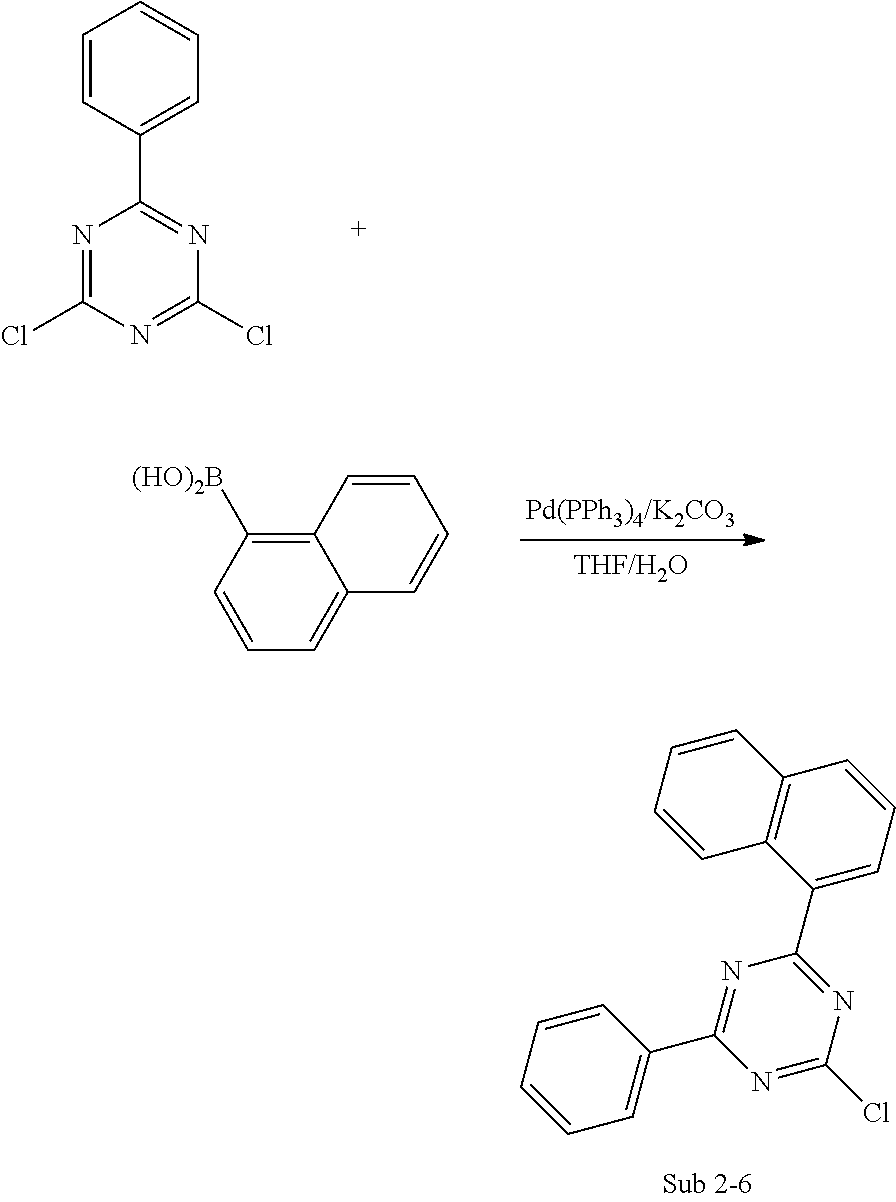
C1=CC(C2=NC(Cl)=NC(Cl)=N2)=CC=C1.C1=CC=C2C(=C1[(HO)2B])C=CC=C2.C1=CC=CC2=C1C(C1=NC(Cl)=NC(C3=CC=CC=C3)=N1)=CC=C2
